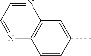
C1=CC(C)=CC2=C1N=CC=N2
